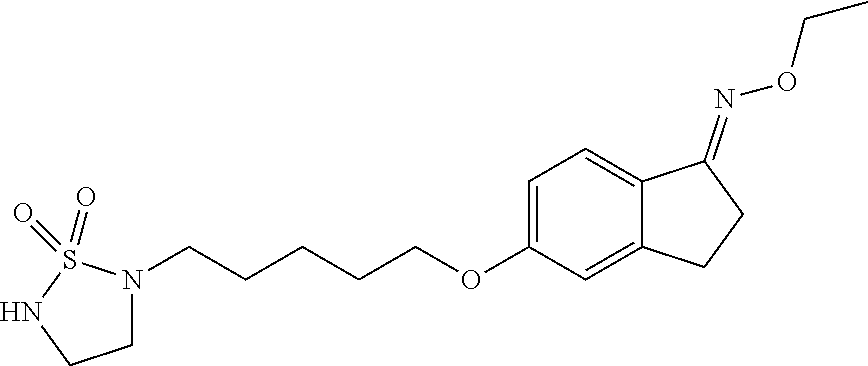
N1CCN(CCCCCOC2=CC=C3C(=C2)CCC3=NOCC)S1(=O)=O
